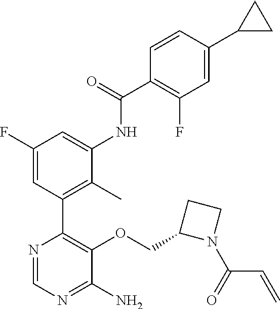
C1(F)=CC(C2=C(OCC3N(C(=O)C=C)CC3)C(N)=NC=N2)=C(C)C(NC(C2=C(F)C=C(C3CC3)C=C2)=O)=C1
